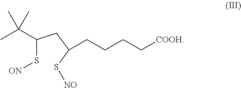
C(S[ON])(CC(S[NO])CCCC[COOH])C(C)(C)C
